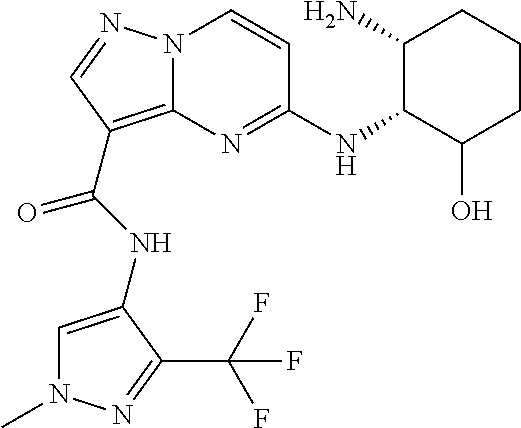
N(C(=O)C1=C2N(N=C1)C=CC(NC1C(O)CCCC1N)=N2)C1=CN(C)N=C1C(F)(F)F
